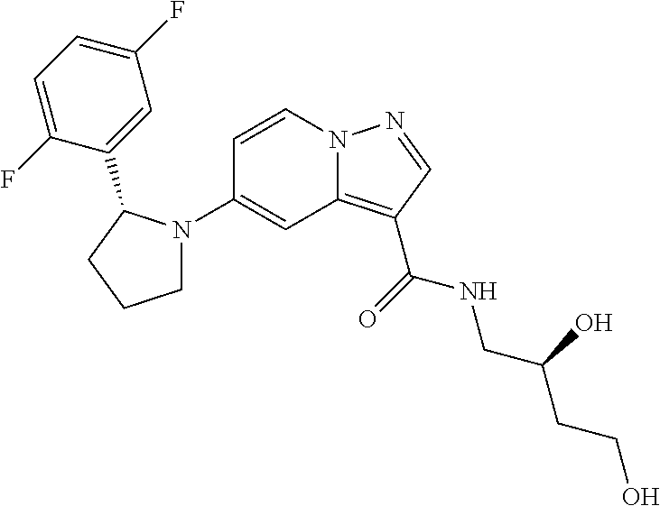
C1(N2CCCC2C2=CC(F)=CC=C2F)=CC2=C(C(=O)NCC(CCO)O)C=NN2C=C1
